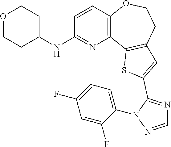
C1=CC2=C(N=C1NC1CCOCC1)C1=C(CCO2)C=C(C2=NC=NN2C2=CC=C(F)C=C2F)S1
